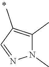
N1(C)C(C)=C(C)C=N1
